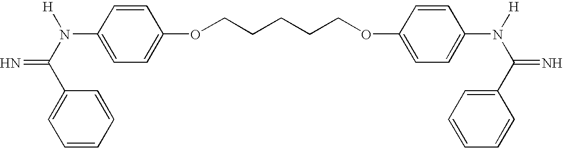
C1=C(C(N([H])C2=CC=C(OCCCCCOC3=CC=C(N([H])C(C4=CC=CC=C4)=N)C=C3)C=C2)=N)C=CC=C1
